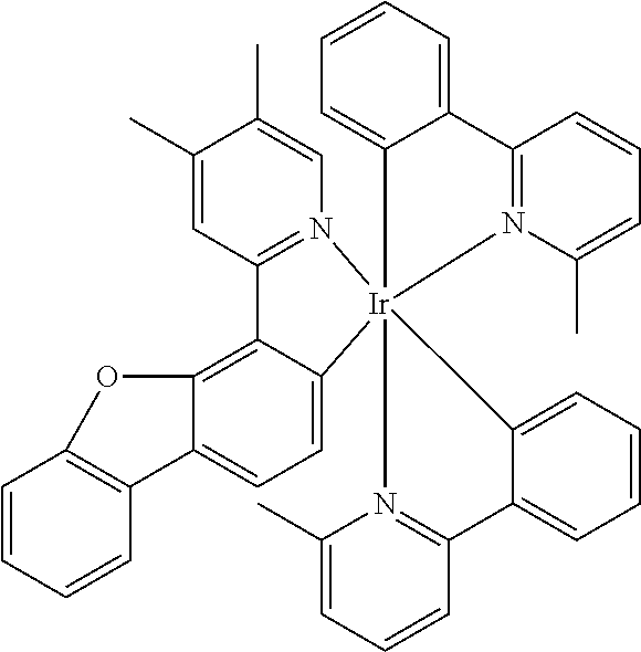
C1(C)=CC2=N(C=C1C)[Ir]13(C4=CC=C5C(=C24)OC2=C5C=CC=C2)(C2=CC=CC=C2C2=N1C(C)=CC=C2)N1=C(C=CC=C1C)C1=CC=CC=C31
